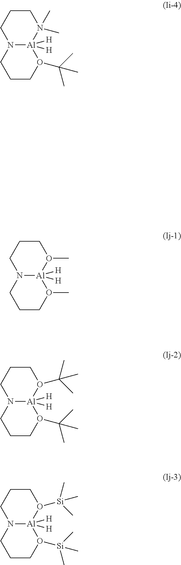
N12[Al]([H])([H])(O(C)CCC1)O(C)CCC2.N12[Al]([H])([H])(O(C(C)(C)C)CCC1)O(C(C)(C)C)CCC2.N12[Al]([H])([H])(O([Si](C)(C)C)CCC1)O([Si](C)(C)C)CCC2.N12[Al]([H])([H])(N(C)(C)CCC1)O(C(C)(C)C)CCC2
